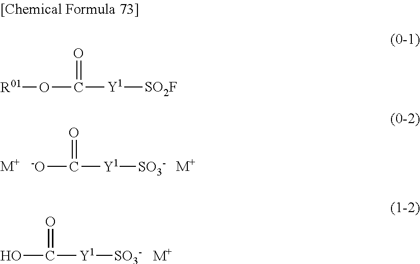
OC([Y1][SO3-])=O.[M+].[-O]C([Y1][SO3-])=O.[M+].[M+].[Y1]([SO2F])C(O[R01])=O
